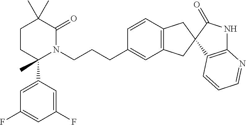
CC1(C)CCC(C2=CC(F)=CC(F)=C2)(C)N(CCCC2=CC3=C(C=C2)CC2(C3)C3=C(NC2=O)N=CC=C3)C1=O
